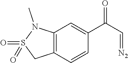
C1=CC(C(C=[N2])=O)=CC2=C1CS(=O)(=O)N2C
